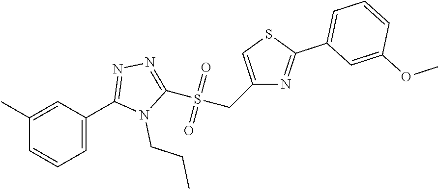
C1=C(C2=NN=C(S(=O)(=O)CC3=CSC(C4=CC=CC(OC)=C4)=N3)N2CCC)C=C(C)C=C1
